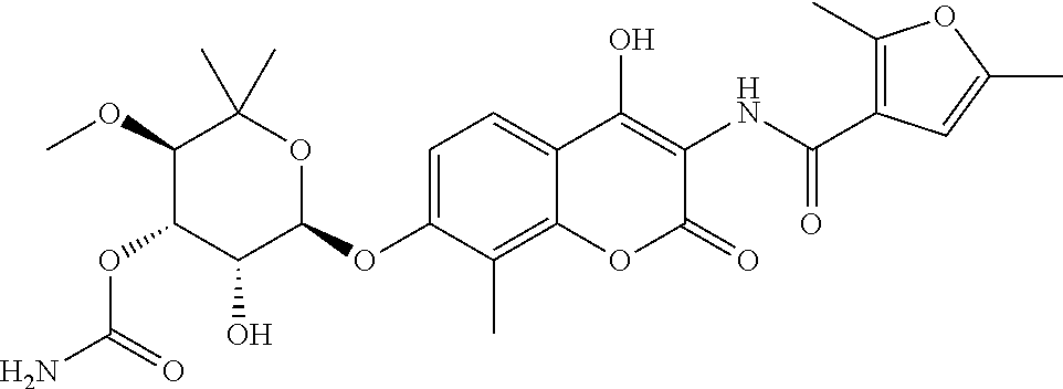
NC(=O)OC1C(O)C(OC2=CC=C3C(=C2C)OC(=O)C(NC(=O)C2=C(C)OC(C)=C2)=C3O)OC(C)(C)C1OC
